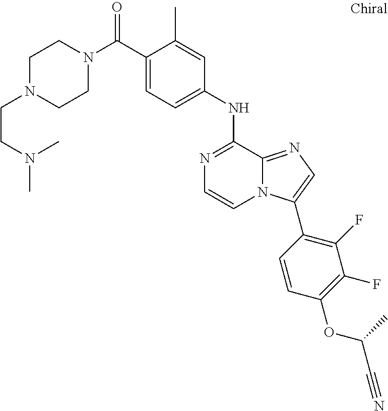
C1N(CCN(C)C)CCN(C(C2=CC=C(NC3=NC=CN4C3=NC=C4C3=C(F)C(F)=C(OC(C#N)C)C=C3)C=C2C)=O)C1
